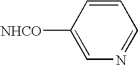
C1=CC([NHCO])=CN=C1
